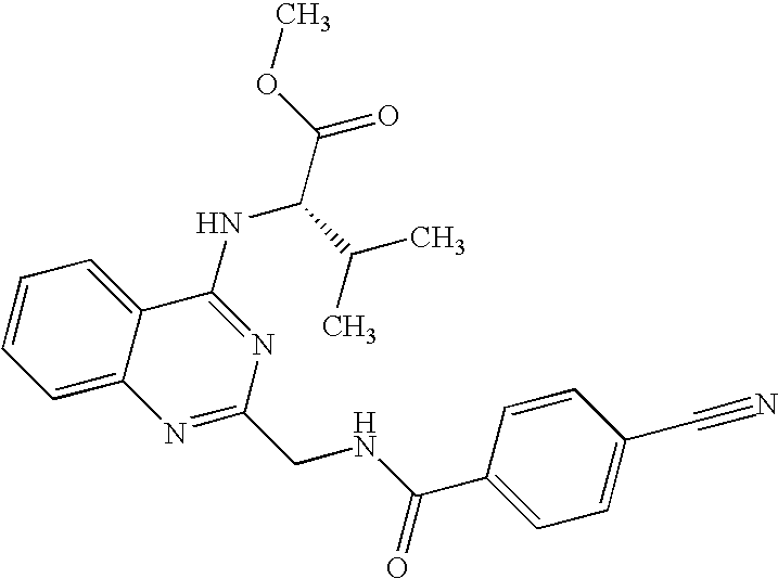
C1=CC=C2C(=C1)C(NC(C(C)C)C(=O)OC)=NC(CNC(=O)C1=CC=C(C#N)C=C1)=N2
